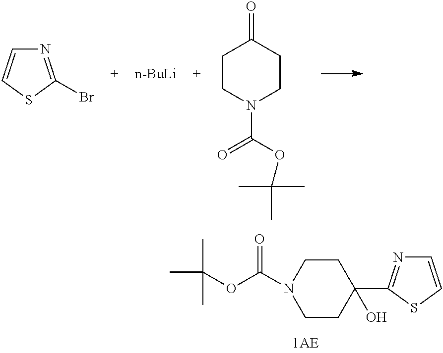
N1=C(Br)SC=C1.[n-BuLi].C1CN(C(OC(C)(C)C)=O)CCC1=O.C1(O)(C2=NC=CS2)CCN(C(OC(C)(C)C)=O)CC1
